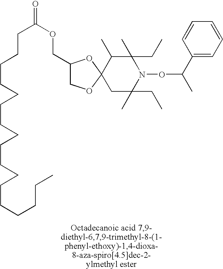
C1(COC(=O)CCCCCCCCCCCCCCCCC)COC2(O1)C(C)C(C)(CC)N(OC(C)C1=CC=CC=C1)C(C)(CC)C2
